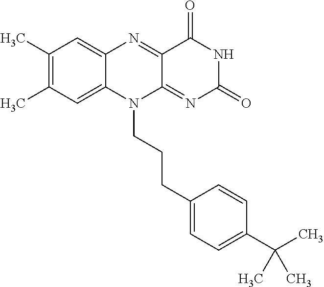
C1(C)=C(C)C=C2C(=C1)N=C1C(=NC(=O)NC1=O)N2CCCC1=CC=C(C(C)(C)C)C=C1
